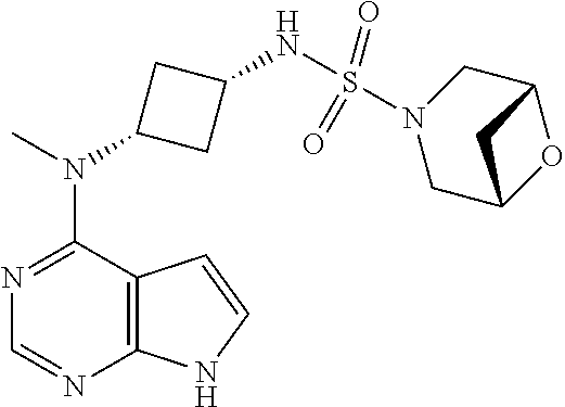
N1=C(N(C)C2CC(NS(=O)(N3CC4OC(C3)C4)=O)C2)C2=C(N=C1)NC=C2
